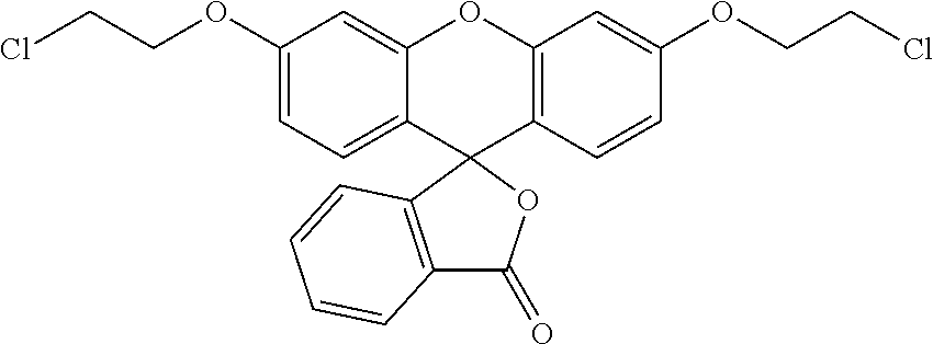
C1(OCCCl)=CC=C2C(=C1)OC1=C(C=CC(OCCCl)=C1)C21OC(=O)C2=C1C=CC=C2
